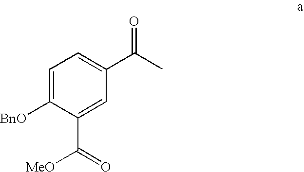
C1=C([BnO])C(C(=O)[MeO])=CC(C(C)=O)=C1
